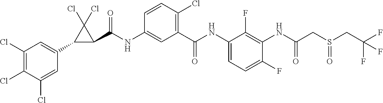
C1(C2=CC(Cl)=C(Cl)C(Cl)=C2)C(C(NC2=CC(C(NC3=CC=C(F)C(NC(CS(CC(F)(F)F)=O)=O)=C3F)=O)=C(Cl)C=C2)=O)C1(Cl)Cl
